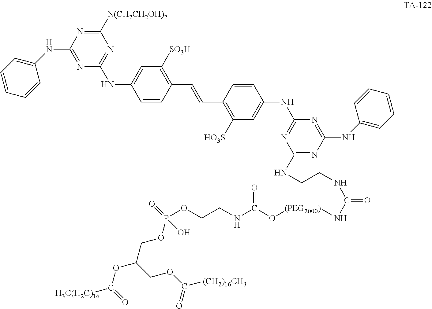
C1(NCCNC(N[(PEG2000)]OC(NCCOP(OCC(OC([H3C(H2C)16])=O)COC([(CH2)16CH3])=O)(=O)O)=O)=O)=NC(NC2=CC=CC=C2)=NC(NC2=CC([HO3S])=C(C=CC3=C([SO3H])C=C(NC4=NC([N(CH2CH2OH)2])=NC(NC5=CC=CC=C5)=N4)C=C3)C=C2)=N1
